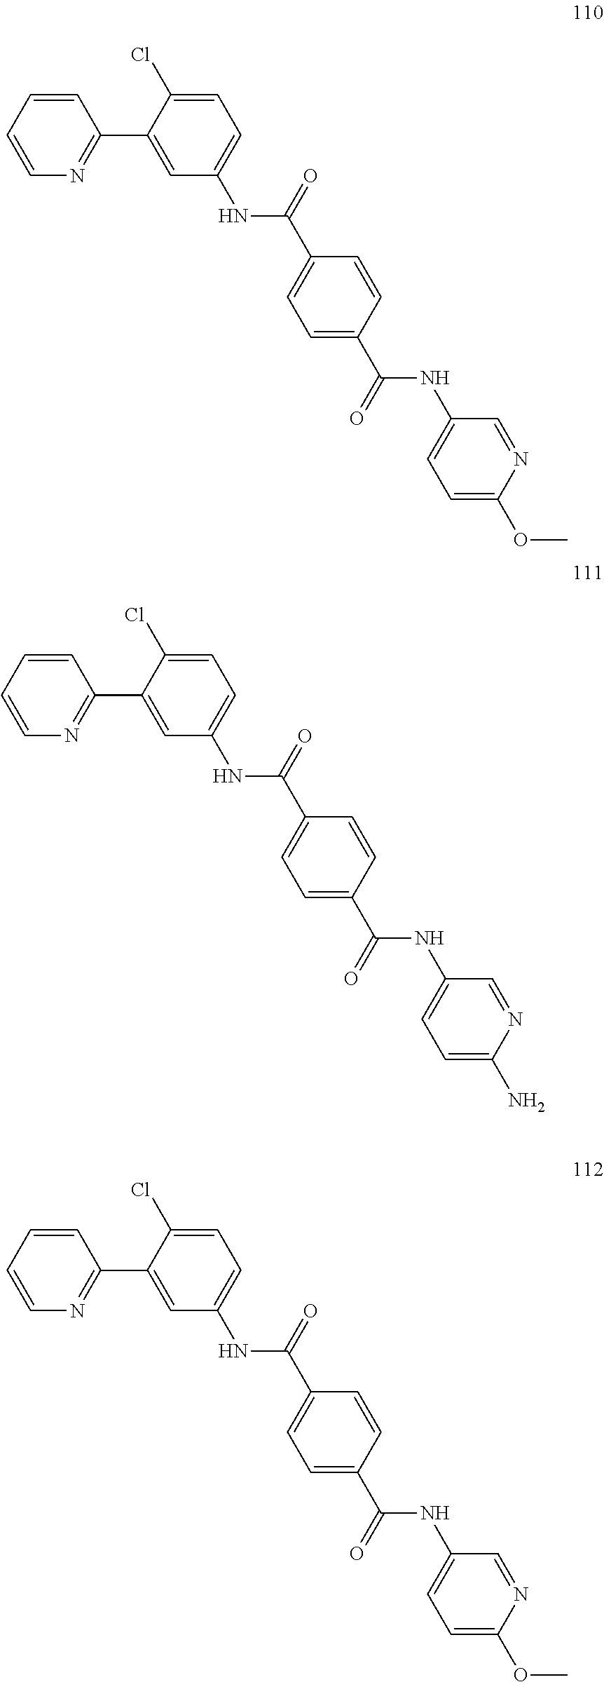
C1=CC=CN=C1C1=CC(NC(C2=CC=C(C(=O)NC3=CC=C(OC)N=C3)C=C2)=O)=CC=C1Cl.C1=CC=CN=C1C1=CC(NC(C2=CC=C(C(=O)NC3=CC=C(N)N=C3)C=C2)=O)=CC=C1Cl.C1=CC=CN=C1C1=CC(NC(C2=CC=C(C(=O)NC3=CC=C(OC)N=C3)C=C2)=O)=CC=C1Cl
